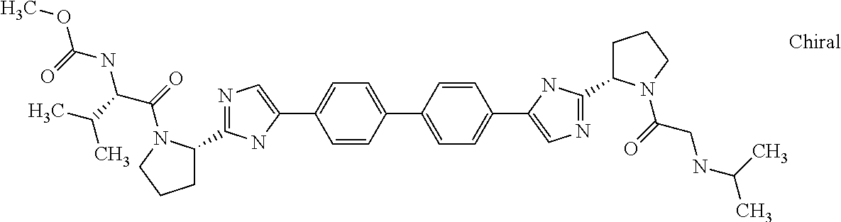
C1=CC(C2=CC=C(C3=CN=C(C4CCCN4C(CNC(C)C)=O)N3)C=C2)=CC=C1C1=CN=C(C2CCCN2C(C(NC(OC)=O)C(C)C)=O)N1
